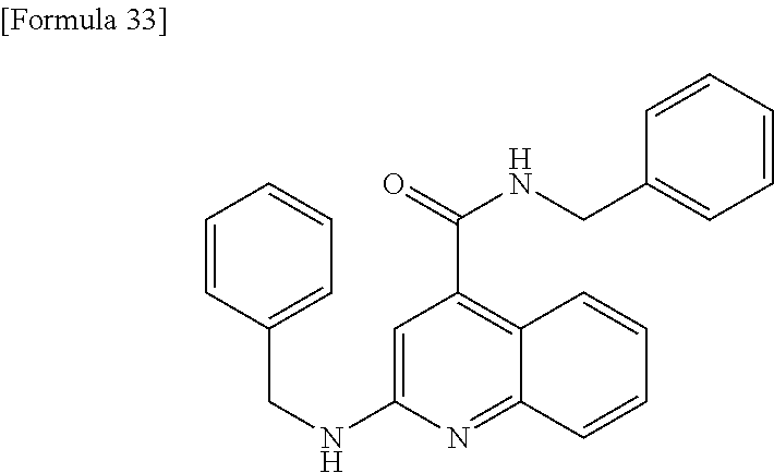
C1=C(NCC2=CC=CC=C2)N=C2C(=C1C(NCC1=CC=CC=C1)=O)C=CC=C2
